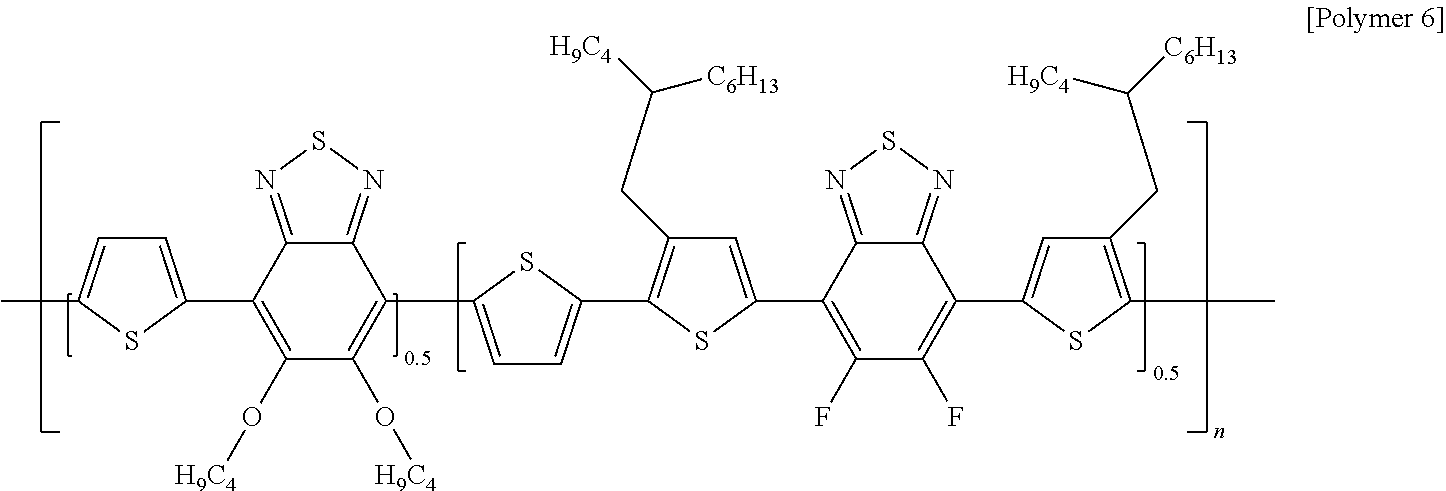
C1(C2=CC(CC([H9C4])[C6H13])=C(C3=CC=C(C4=C(O[H9C4])C(O[H9C4])=C(C5=CC=C(C)S5)C5=NSN=C45)S3)S2)=C(F)C(F)=C(C2=CC(CC([C6H13])[H9C4])=C(C)S2)C2=NSN=C12
